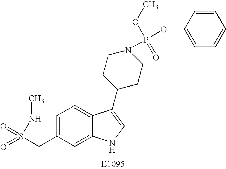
C1=C(CS(=O)(=O)NC)C=C2C(=C1)C(C1CCN(P(OC3=CC=CC=C3)(=O)OC)CC1)=CN2
